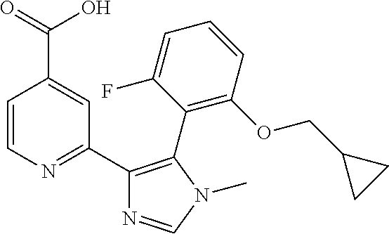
C1=CN=C(C2=C(C3=C(OCC4CC4)C=CC=C3F)N(C)C=N2)C=C1C(O)=O
